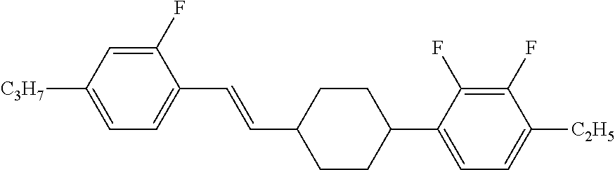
C1(F)=CC([C3H7])=CC=C1C=CC1CCC(C2=CC=C([C2H5])C(F)=C2F)CC1
